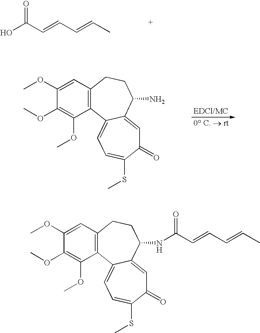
OC(C=CC=CC)=O.C1(OC)=CC2=C(C(OC)=C1OC)C1=CC=C(SC)C(=O)C=C1C(N)CC2.C1(OC)=CC2=C(C(OC)=C1OC)C1=CC=C(SC)C(=O)C=C1C(NC(C=CC=CC)=O)CC2
